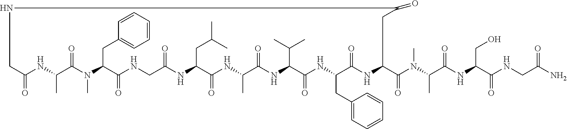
C1C(=O)NC(C)C(=O)N(C)C(CC2=CC=CC=C2)C(=O)NCC(=O)NC(CC(C)C)C(=O)NC(C)C(=O)NC(C(C)C)C(=O)NC(CC2=CC=CC=C2)C(=O)NC(C(=O)N(C)C(C)C(=O)NC(CO)C(=O)NCC(N)=O)CC(=O)N1
